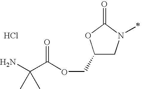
C1(COC(C(N)(C)C)=O)CN(C)C(=O)O1.Cl
